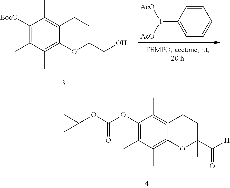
C1([BocO])=C(C)C(C)=C2C(=C1C)CCC(CO)(C)O2.C1=CC(I([AcO])[AcO])=CC=C1.C1(OC(OC(C)(C)C)=O)=C(C)C(C)=C2C(=C1C)CCC(C([H])=O)(C)O2
